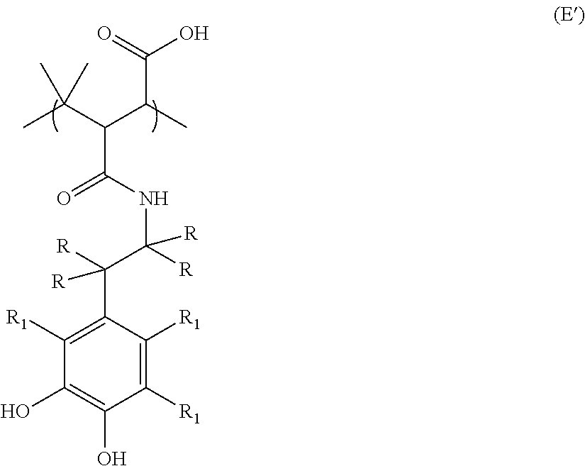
OC1=C(O)C([R1])=C(C(C(NC(=O)C(C(C(O)=O)C)C(C)(C)C)([R])[R])([R])[R])C([R1])=C1[R1]
